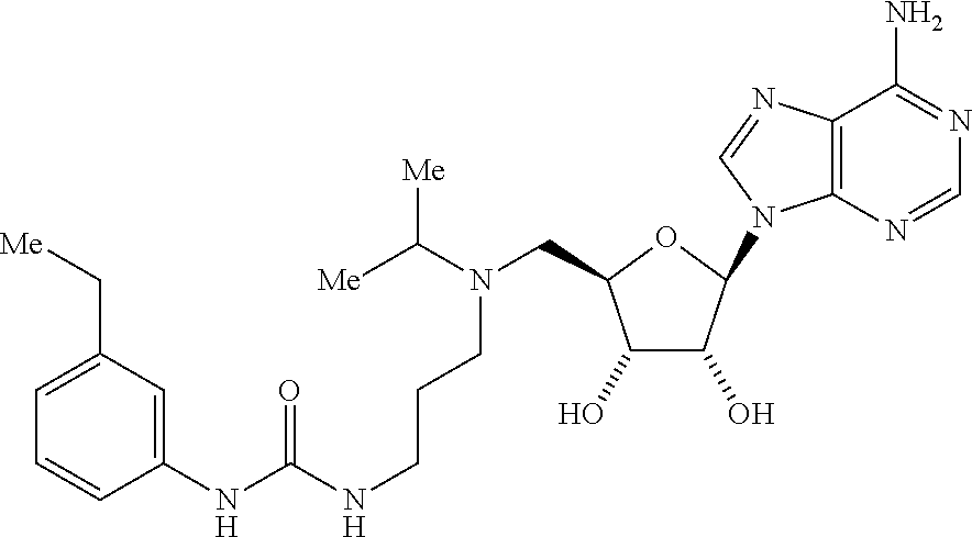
C1=C(C[Me])C=C(NC(=O)NCCCN(C([Me])[Me])CC2C(O)C(O)C(N3C4=C(C(N)=NC=N4)N=C3)O2)C=C1
